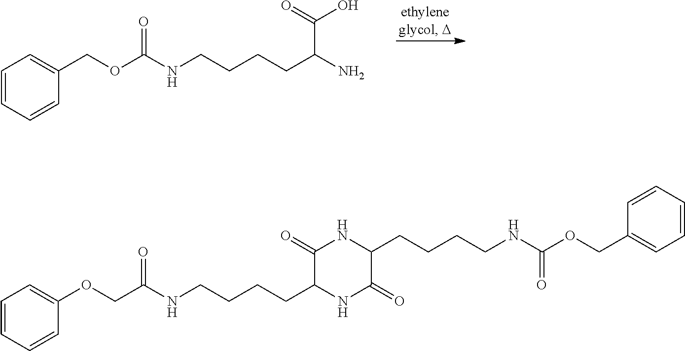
O(C(NCCCCC(N)C(=O)O)=O)CC1=CC=CC=C1.C(C(NCCCCC1NC(=O)C(CCCCNC(OCC2=CC=CC=C2)=O)NC1=O)=O)OC1=CC=CC=C1
